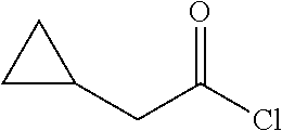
C1CC1CC(=O)Cl
